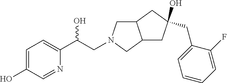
C(C(C1=CC=C(O)C=N1)O)N1CC2C(C1)CC(CC1=CC=CC=C1F)(O)C2
